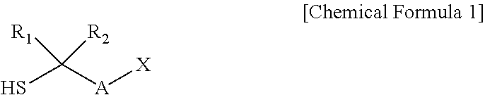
[R1]C([R2])(S)[A][X]
